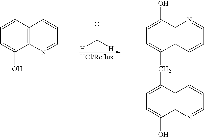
C1=CC2=C(C(O)=C1)N=CC=C2.[H]C([H])=O.C1=C(O)C2=C(C(CC3=CC=C(O)C4=C3C=CC=N4)=C1)C=CC=N2
